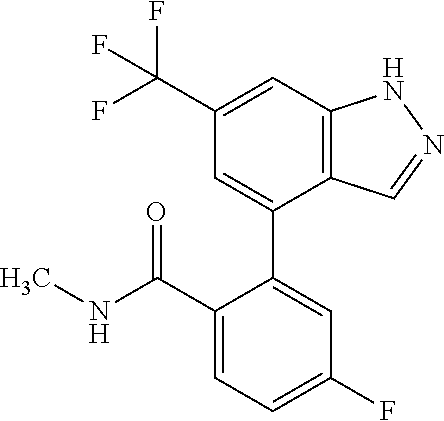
C12=C(C=C(C(F)(F)F)C=C1C1=CC(F)=CC=C1C(NC)=O)NN=C2
